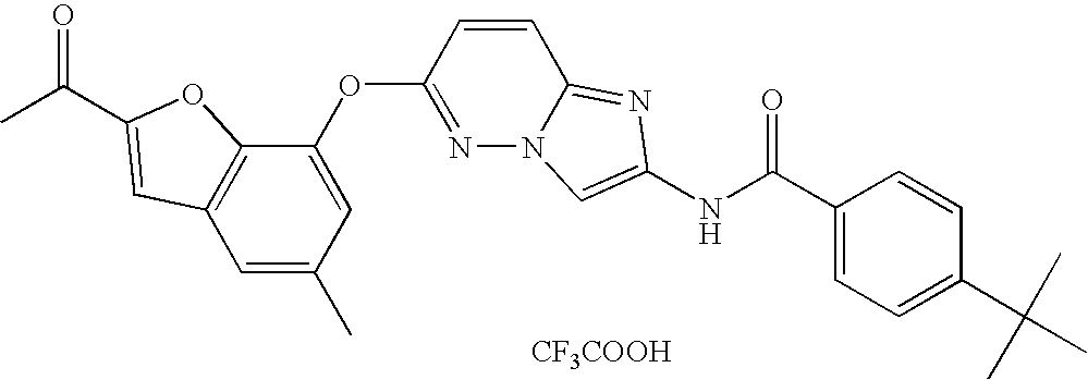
C1(OC2=NN3C(=NC(NC(C4=CC=C(C(C)(C)C)C=C4)=O)=C3)C=C2)=CC(C)=CC2=C1OC(C(C)=O)=C2.[CF3COOH]
